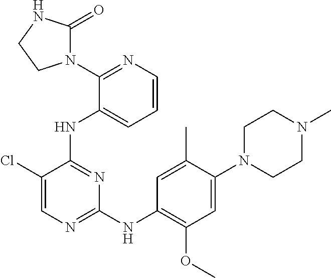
C1N(C2=CC(OC)=C(NC3=NC=C(Cl)C(NC4=CC=CN=C4N4C(=O)NCC4)=N3)C=C2C)CCN(C)C1
